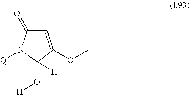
C1=C(OC)C(O[H])([H])N([Q])C1=O
